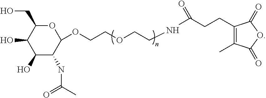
O1C(CO)C(O)C(O)C(NC(=O)C)C1OCCOCCNC(CCC1=C(C)C(=O)OC1=O)=O
